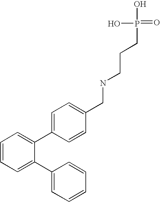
C1(C2=CC=CC=C2C2=CC=CC=C2)=CC=C(CNCCCP(=O)(O)O)C=C1
